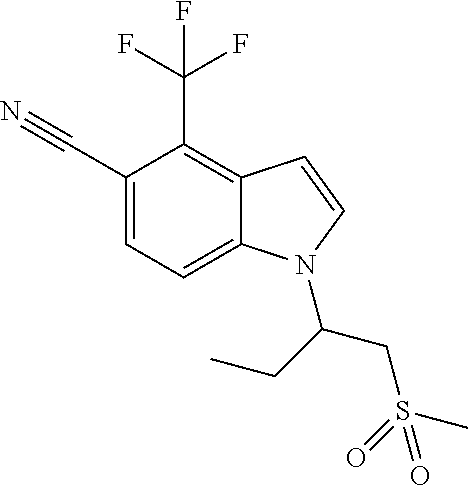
C1(C#N)=CC=C2C(=C1C(F)(F)F)C=CN2C(CC)CS(C)(=O)=O
